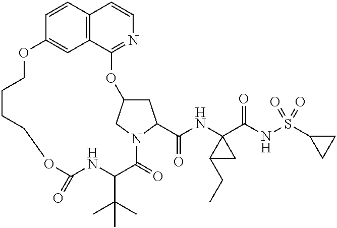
C1C2CN(C1C(NC1(C(NS(C3CC3)(=O)=O)=O)C(CC)C1)=O)C(=O)C(C(C)(C)C)NC(=O)OCCCCOC1=CC3=C(C=CN=C3O2)C=C1
